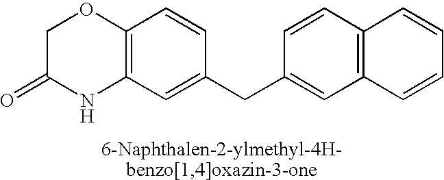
C12=C(C=C(CC3=CC4=C(C=C3)C=CC=C4)C=C1)NC(=O)CO2
